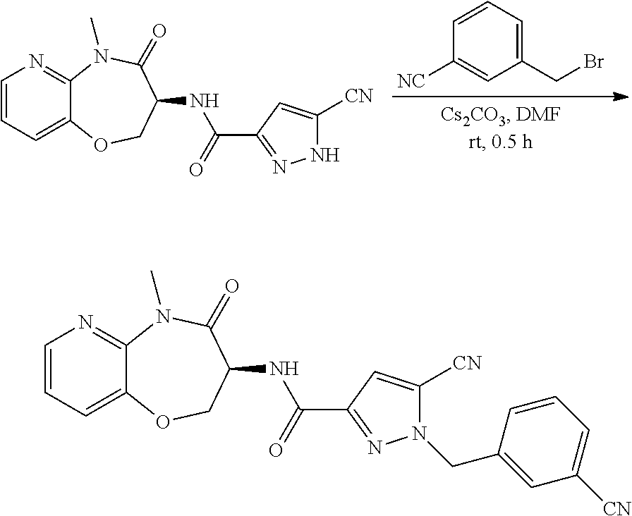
C1=CC([NC])=CC(CBr)=C1.C1=CC=C2C(=N1)N(C)C(=O)C(NC(=O)C1=NNC([CN])=C1)CO2.C1=CC=C2C(=N1)N(C)C(=O)C(NC(=O)C1=NN(CC3=CC([CN])=CC=C3)C([CN])=C1)CO2
